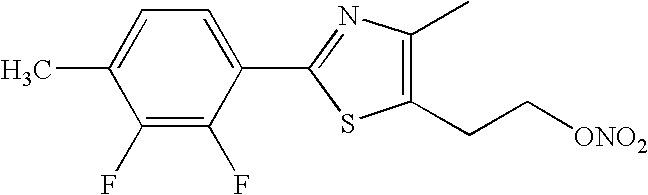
C1(C)=CC=C(C2=NC(C)=C(CC[ONO2])S2)C(F)=C1F
